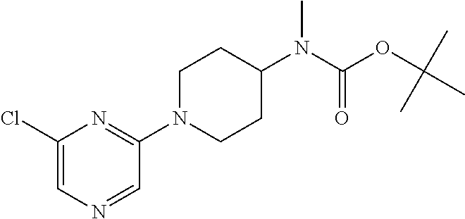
C1(Cl)=CN=CC(N2CCC(N(C(OC(C)(C)C)=O)C)CC2)=N1
